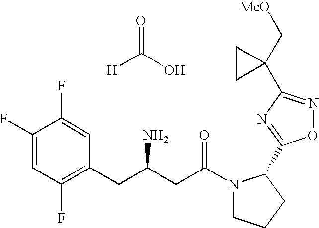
O=C(O)[H].C1(F)=CC(F)=C(CC(CC(N2CCCC2C2=NC(C3(C[MeO])CC3)=NO2)=O)N)C=C1F
